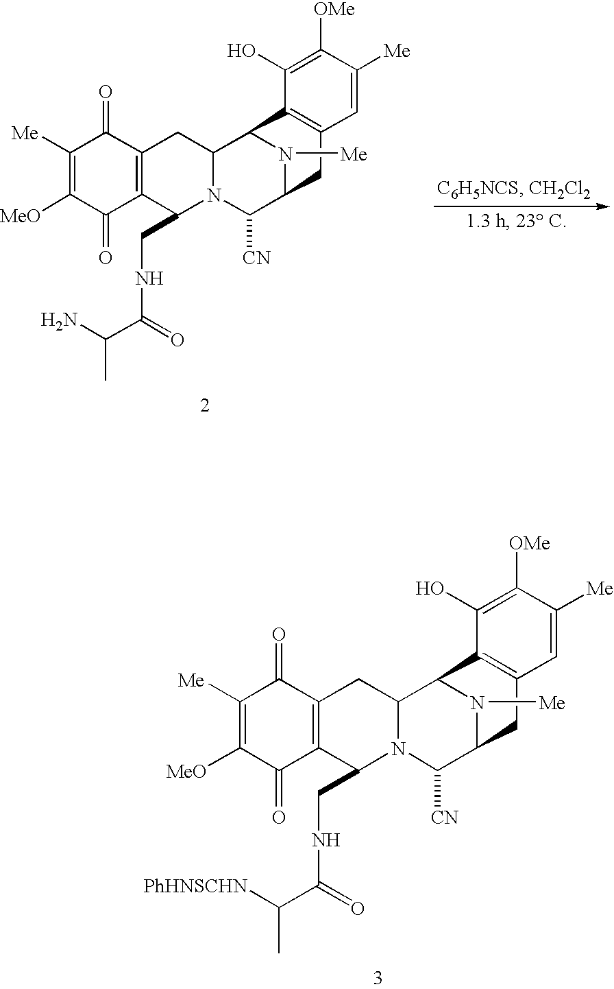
C1([Me])=C([MeO])C(=O)C2=C(C1=O)CC1N(C2CNC(C(C)N)=O)C([CN])C2N([Me])C1C1=C(C=C([Me])C([OMe])=C1O)C2.C1([Me])=C([MeO])C(=O)C2=C(C1=O)CC1N(C2CNC(C(C)[PhHNSCHN])=O)C([CN])C2N([Me])C1C1=C(C=C([Me])C([OMe])=C1O)C2
